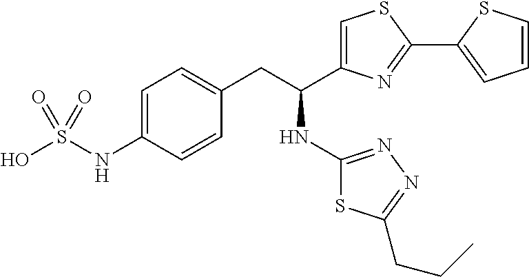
OS(NC1=CC=C(CC(NC2=NN=C(CCC)S2)C2=CSC(C3=CC=CS3)=N2)C=C1)(=O)=O
